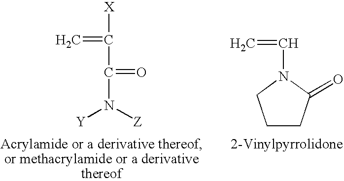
C1CC(=O)N(C=C)C1.[X]C(=C)C(=O)N([Y])[Z]
